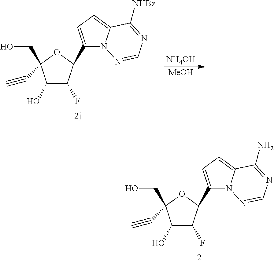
C1(O)C(F)C(C2=CC=C3N2N=CN=C3[NHBz])OC1(C#C)CO.[NH4OH].[MeOH].C1(O)C(F)C(C2=CC=C3N2N=CN=C3N)OC1(C#C)CO
